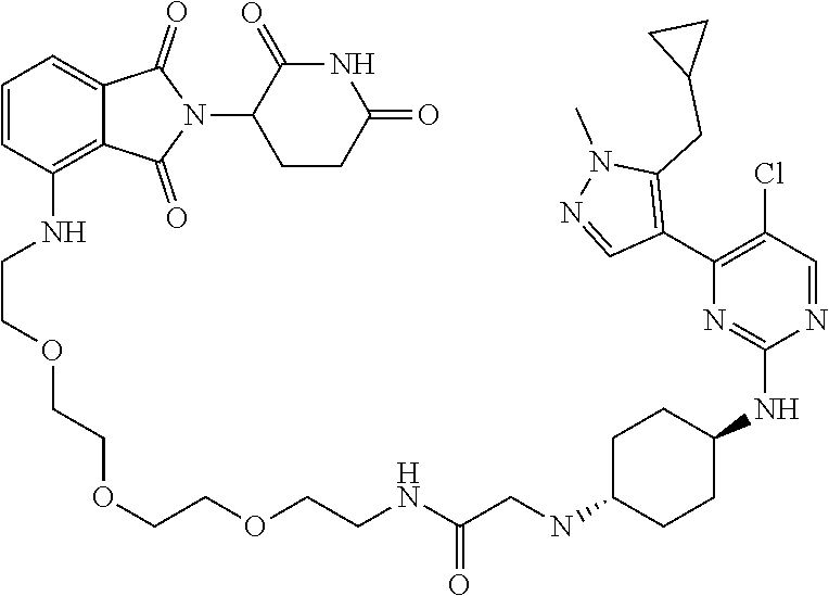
C1(N2C(=O)C3=CC=CC(NCCOCCOCCOCCNC(CNC4CCC(NC5=NC(C6=C(CC7CC7)N(C)N=C6)=C(Cl)C=N5)CC4)=O)=C3C2=O)CCC(=O)NC1=O
